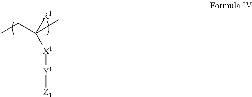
CCC(C)([R1])[X1][Y1][Z1]
